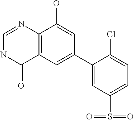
C12=C(C=C(C3=CC(S(C)(=O)=O)=CC=C3Cl)C=C1O)C(=O)NC=N2
